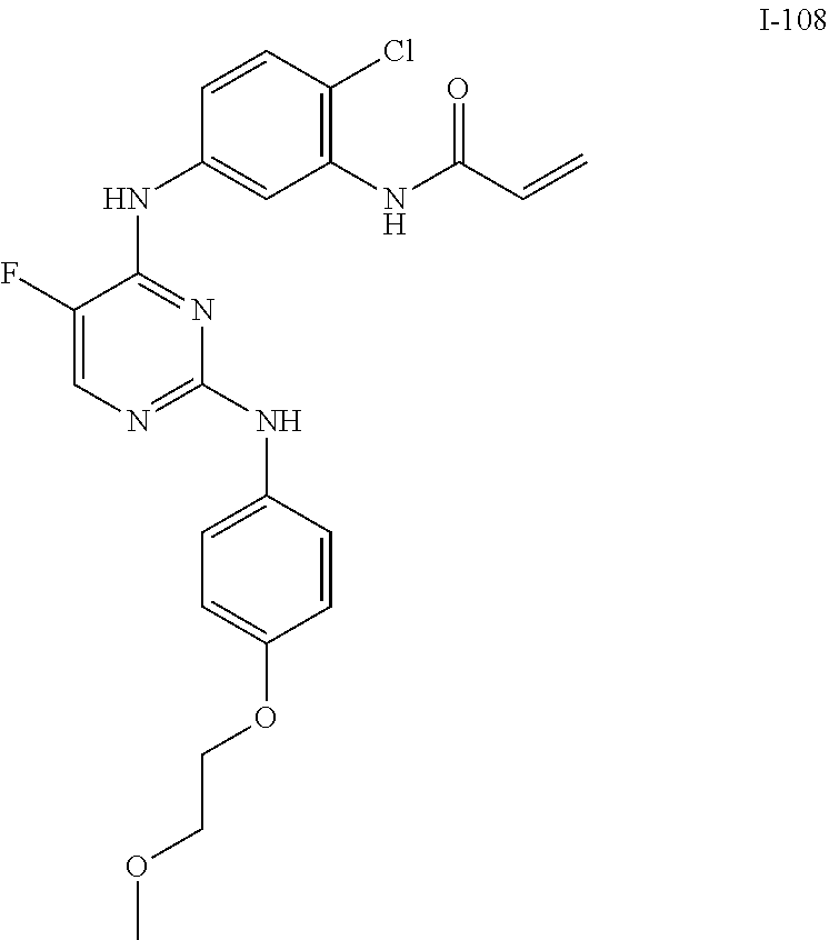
C1(F)=CN=C(NC2=CC=C(OCCOC)C=C2)N=C1NC1=CC(NC(C=C)=O)=C(Cl)C=C1
